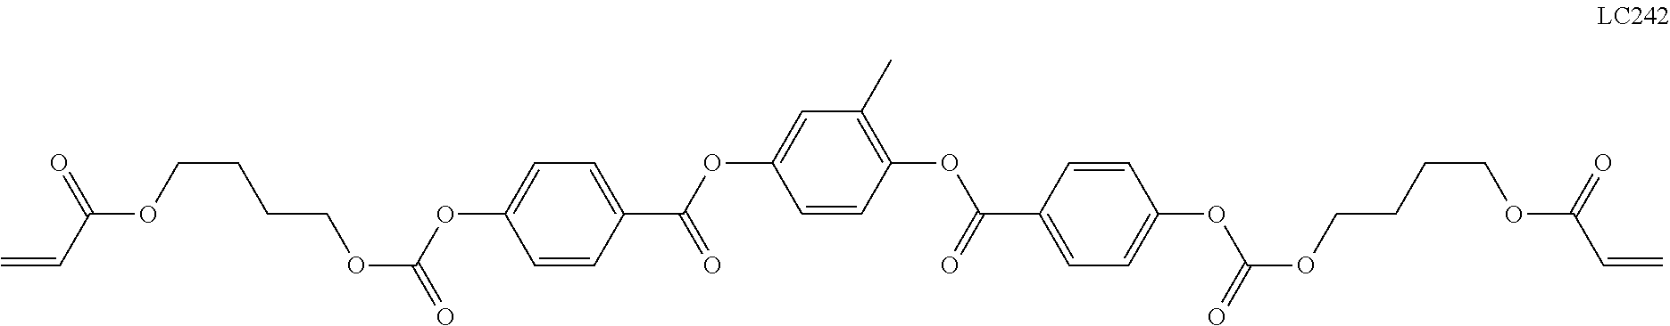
C=CC(OCCCCOC(OC1=CC=C(C(OC2=CC(C)=C(OC(=O)C3=CC=C(OC(=O)OCCCCOC(C=C)=O)C=C3)C=C2)=O)C=C1)=O)=O
